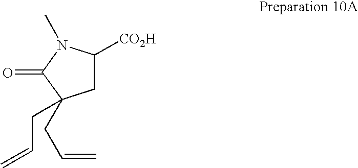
C1C([CO2H])N(C)C(=O)C1(CC=C)CC=C
